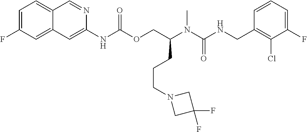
C1=CC(CNC(N(C(COC(NC2=CC3=CC(F)=CC=C3C=N2)=O)CCCN2CC(F)(F)C2)C)=O)=C(Cl)C(F)=C1
